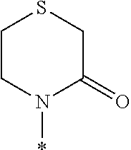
C1CN(*)C(=O)CS1
